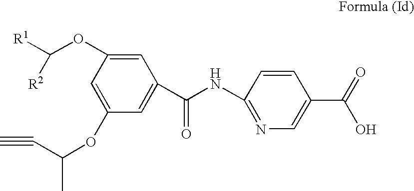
C1=C(OC([R1])[R2])C=C(OC(C#C)C)C=C1C(NC1=NC=C(C(=O)O)C=C1)=O
